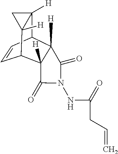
C1=CC2C3([H])C([H])(C1C1([H])C2([H])C1)C(=O)N(NC(=O)CC=C)C3=O
